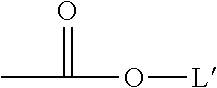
CC(O[L])=O
